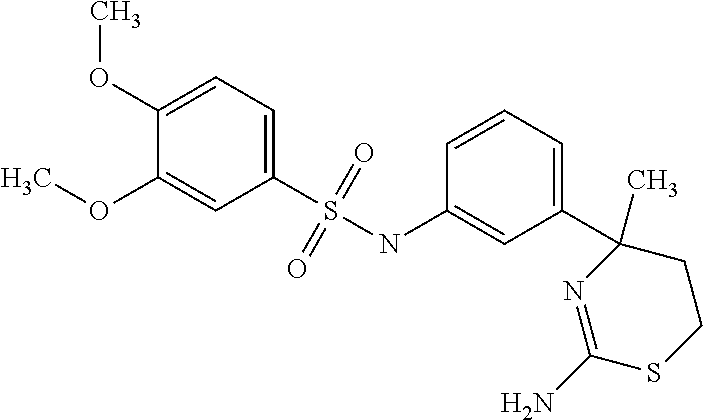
C1(S(NC2=CC(C3(C)N=C(N)SCC3)=CC=C2)(=O)=O)=CC=C(OC)C(OC)=C1
